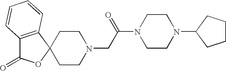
C1CN(CC(N2CCN(C3CCCC3)CC2)=O)CCC12OC(=O)C1=C2C=CC=C1
